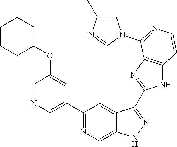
C1(C2=NC=C3C(=C2)C(C2=NC4=C(N2)C=CN=C4N2C=C(C)N=C2)=NN3)=CN=CC(OC2CCCCC2)=C1
